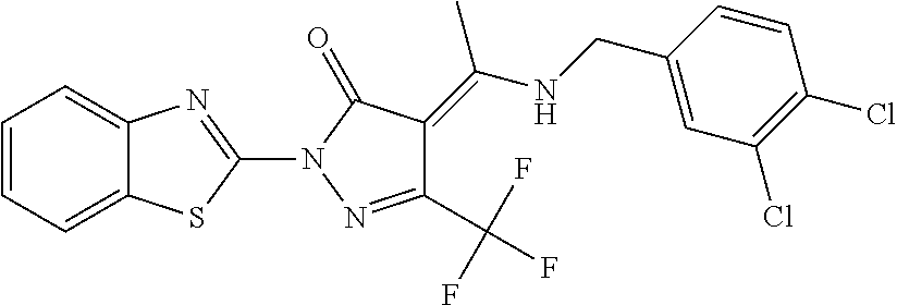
C12=CC=CC=C1SC(N1N=C(C(F)(F)F)C(=C(NCC3=CC(Cl)=C(Cl)C=C3)C)C1=O)=N2
